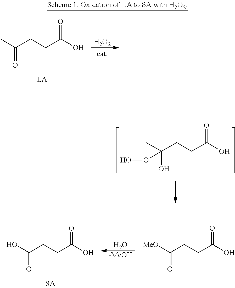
O.[-MeOH].C(=O)(O)CCC(O)=O.C(=O)([MeO])CCC(O)=O.[H2O2].C(=O)(C)CCC(O)=O.C(O)(C)(CCC(O)=O)OO
